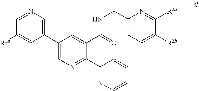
C(NC(=O)C1=CC(C2=CN=CC([R1a])=C2)=CN=C1C1=NC=CC=C1)C1=CC=C([R2b])C([R2a])=N1
